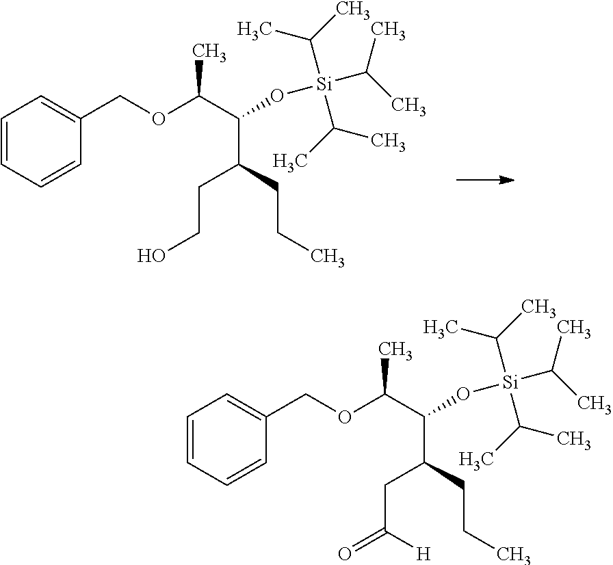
C1=CC=CC(COC(C(O[Si](C(C)C)(C(C)C)C(C)C)C(CCC)CCO)C)=C1.C1=CC=CC(COC(C(O[Si](C(C)C)(C(C)C)C(C)C)C(CCC)CC(=O)[H])C)=C1
